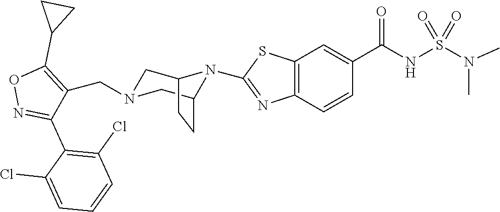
C1C2N(C3=NC4=C(C=C(C(NS(N(C)C)(=O)=O)=O)C=C4)S3)C(CC2)CN1CC1=C(C2CC2)ON=C1C1=C(Cl)C=CC=C1Cl
